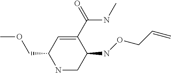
N1CC(NOCC=C)C(C(=O)NC)=CC1COC
